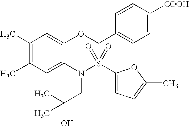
C1(C)=C(C)C=C(N(S(C2=CC=C(C)O2)(=O)=O)CC(O)(C)C)C(OCC2=CC=C([COOH])C=C2)=C1
